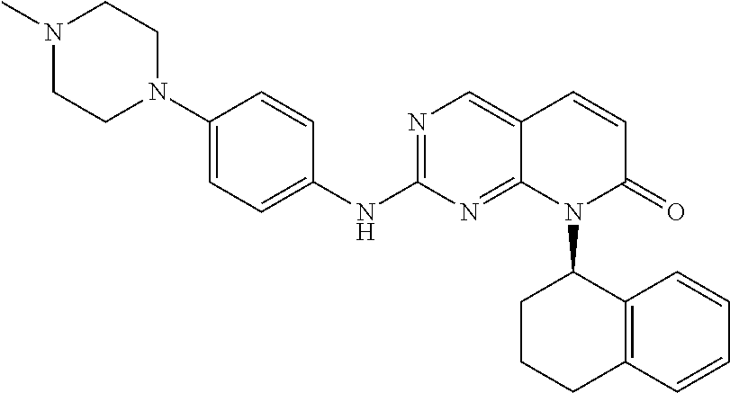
C1(N2CCN(C)CC2)=CC=C(NC2=NC=C3C(=N2)N(C2C4=C(C=CC=C4)CCC2)C(=O)C=C3)C=C1
